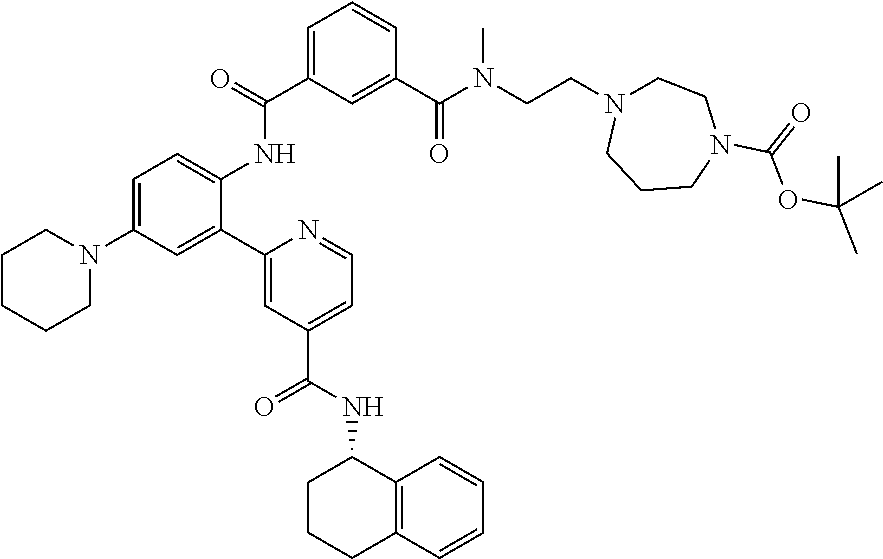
C1(C2=CC(N3CCCCC3)=CC=C2NC(C2=CC=CC(C(N(CCN3CCN(C(=O)OC(C)(C)C)CCC3)C)=O)=C2)=O)=CC(C(NC2CCCC3=C2C=CC=C3)=O)=CC=N1
